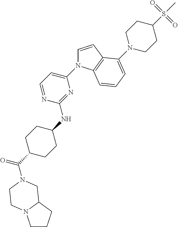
C(C1CCC(NC2=NC(N3C=CC4=C3C=CC=C4N3CCC(S(C)(=O)=O)CC3)=CC=N2)CC1)(=O)N1CC2CCCN2CC1
